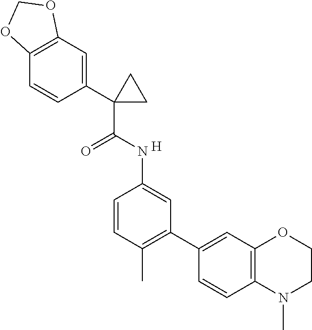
C1=CC(C)=C(C2=CC3=C(C=C2)N(C)CCO3)C=C1NC(=O)C1(C2=CC3=C(C=C2)OCO3)CC1.[H]
